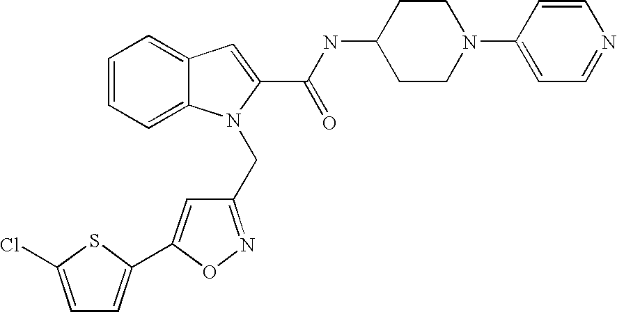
C1=CC=C2C(=C1)C=C(C(NC1CCN(C3=CC=NC=C3)CC1)=O)N2CC1=NOC(C2=CC=C(Cl)S2)=C1
